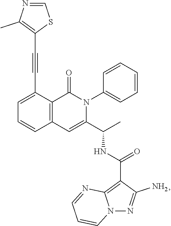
C1=C(C#CC2=C(C)N=CS2)C2=C(C=C1)C=C(C(C)NC(=O)C1=C3N(N=C1N)C=CC=N3)N(C1=CC=CC=C1)C2=O
